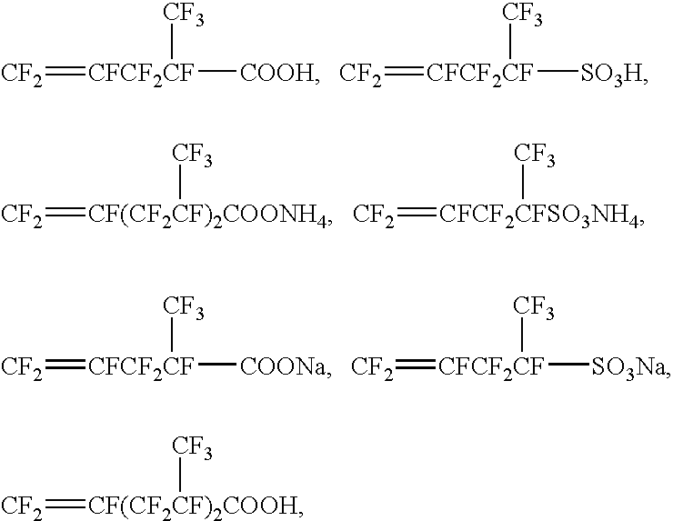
[CF2]=[CFCF2CF]([COOH])[CF3].[CF2]=[CFCF2CF]([SO3H])[CF3].[CF2]=[CF(CF2CF)2COONH4][CF3].[CF2]=[CFCF2CFSO3NH4][CF3].[CF2]=[CFCF2CF]([COONa])[CF3].[CF2]=[CFCF2CF]([SO3Na])[CF3].[CF2]=[CF(CF2CF)2COOH][CF3]
